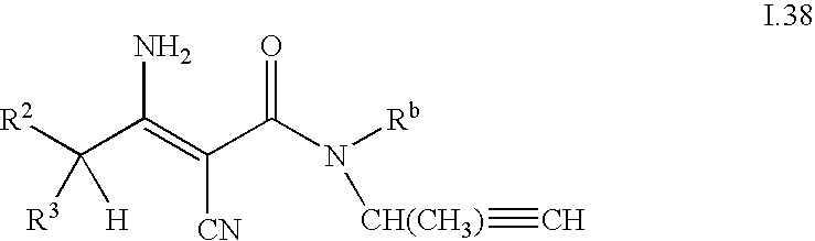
[R2]C(C(=C(C(N([Rb])[CH(CH3)]#C)=O)[CN])N)([H])[R3]
